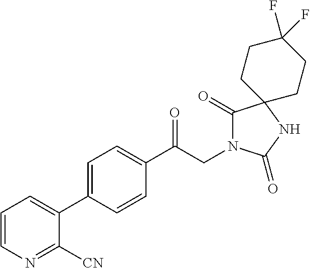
C1(C(CN2C(=O)C3(NC2=O)CCC(F)(F)CC3)=O)=CC=C(C2=CC=CN=C2[CN])C=C1
